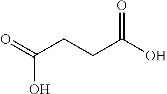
O=C(CCC(O)=O)O
